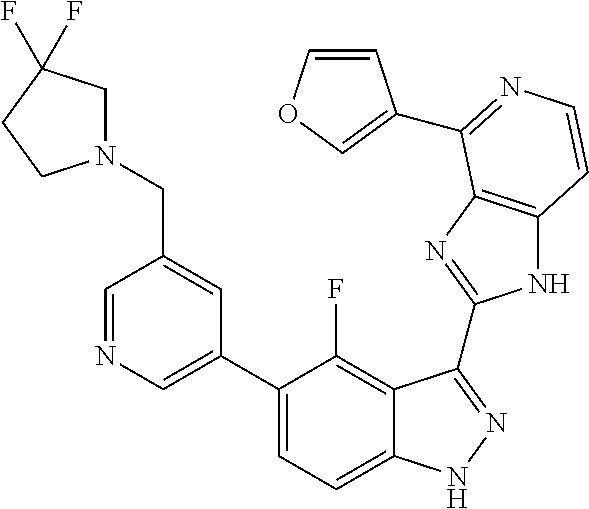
C1=C(C2=CC=C3C(=C2F)C(C2=NC4=C(N2)C=CN=C4C2=COC=C2)=NN3)C=C(CN2CC(F)(F)CC2)C=N1
